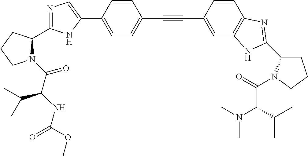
C1=C(C2=CN=C(C3N(C(C(NC(=O)OC)C(C)C)=O)CCC3)N2)C=CC(C#CC2=CC3=C(C=C2)N=C(C2CCCN2C(=O)C(C(C)C)N(C)C)N3)=C1
